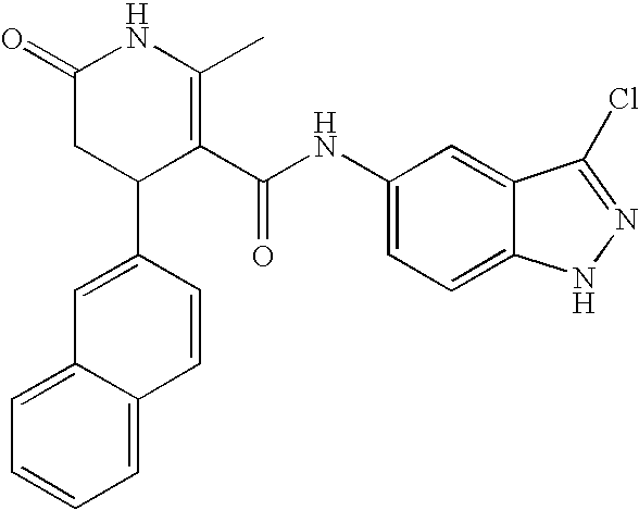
C1=C(C2C(C(NC3=CC=C4C(=C3)C(Cl)=NN4)=O)=C(C)NC(=O)C2)C=CC2=CC=CC=C12
